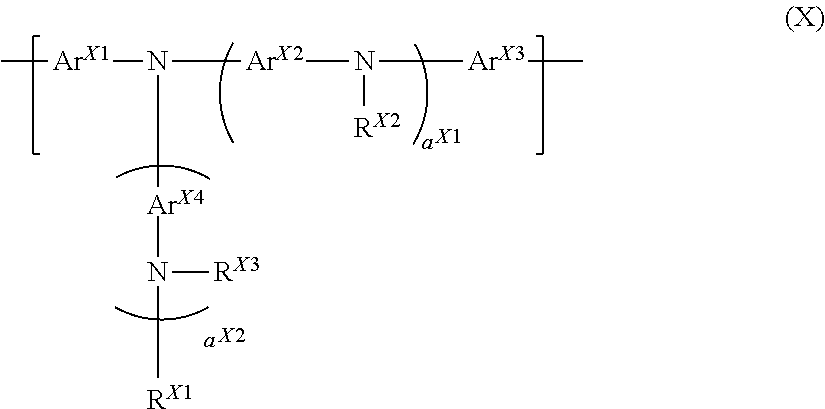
C[ArX1]N([ArX2]N([RX2])[ArX3]C)[ArX4]N([RX3])[RX1].[X2].[X1]
